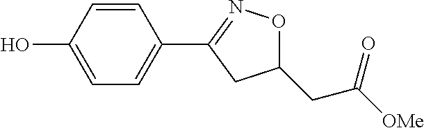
C1=C(O)C=CC(C2=NOC(CC([OMe])=O)C2)=C1
